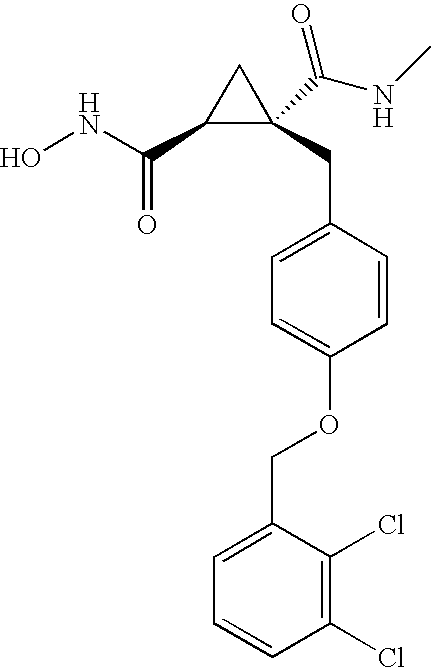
ONC(C1C(CC2=CC=C(OCC3=CC=CC(Cl)=C3Cl)C=C2)(C(NC)=O)C1)=O
